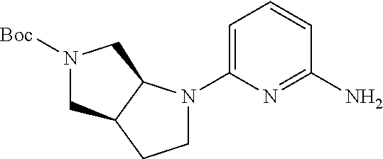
N1([Boc])CC2C(C1)N(C1=CC=CC(N)=N1)CC2
